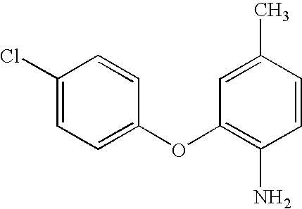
C1(Cl)=CC=C(OC2=C(N)C=CC(C)=C2)C=C1
